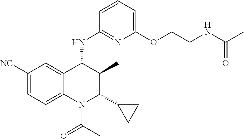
C1([NC])=CC=C2C(=C1)C(NC1=NC(OCCNC(C)=O)=CC=C1)C(C)C(C1CC1)N2C(C)=O
